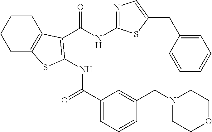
C1CC2=C(CC1)SC(NC(=O)C1=CC=CC(CN3CCOCC3)=C1)=C2C(NC1=NC=C(CC2=CC=CC=C2)S1)=O
